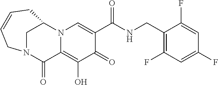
C1(O)=C2C(=O)N3CC=CCC(N2C=C(C(=O)NCC2=C(F)C=C(F)C=C2F)C1=O)C3
